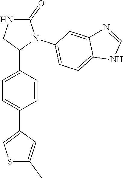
C1=C(C2N(C3=CC=C4C(=C3)N=CN4)C(=O)NC2)C=CC(C2=CSC(C)=C2)=C1
